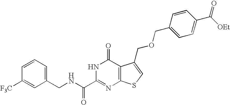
C1(CNC(C2=NC3=C(C(=O)N2)C(COCC2=CC=C(C([OEt])=O)C=C2)=CS3)=O)=CC=CC([F3C])=C1
